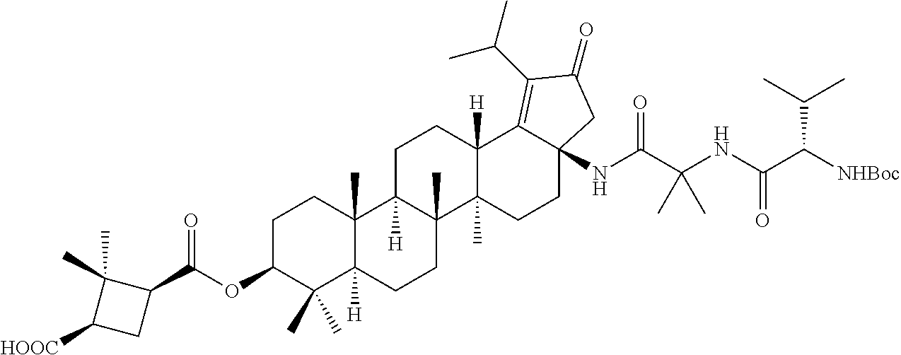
C1C2([H])C(C)(C3(C)C([H])(C1)C1=C(C(C)C)C(=O)CC1(NC(C(NC(C(C(C)C)[NHBoc])=O)(C)C)=O)CC3)CCC1([H])C2(C)CCC(OC(C2C(C)(C)C([HOOC])C2)=O)C1(C)C
